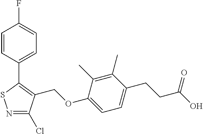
N1=C(Cl)C(COC2=CC=C(CCC(O)=O)C(C)=C2C)=C(C2=CC=C(F)C=C2)S1
